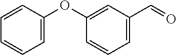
C1=C(OC2=CC(C=O)=CC=C2)C=CC=C1
